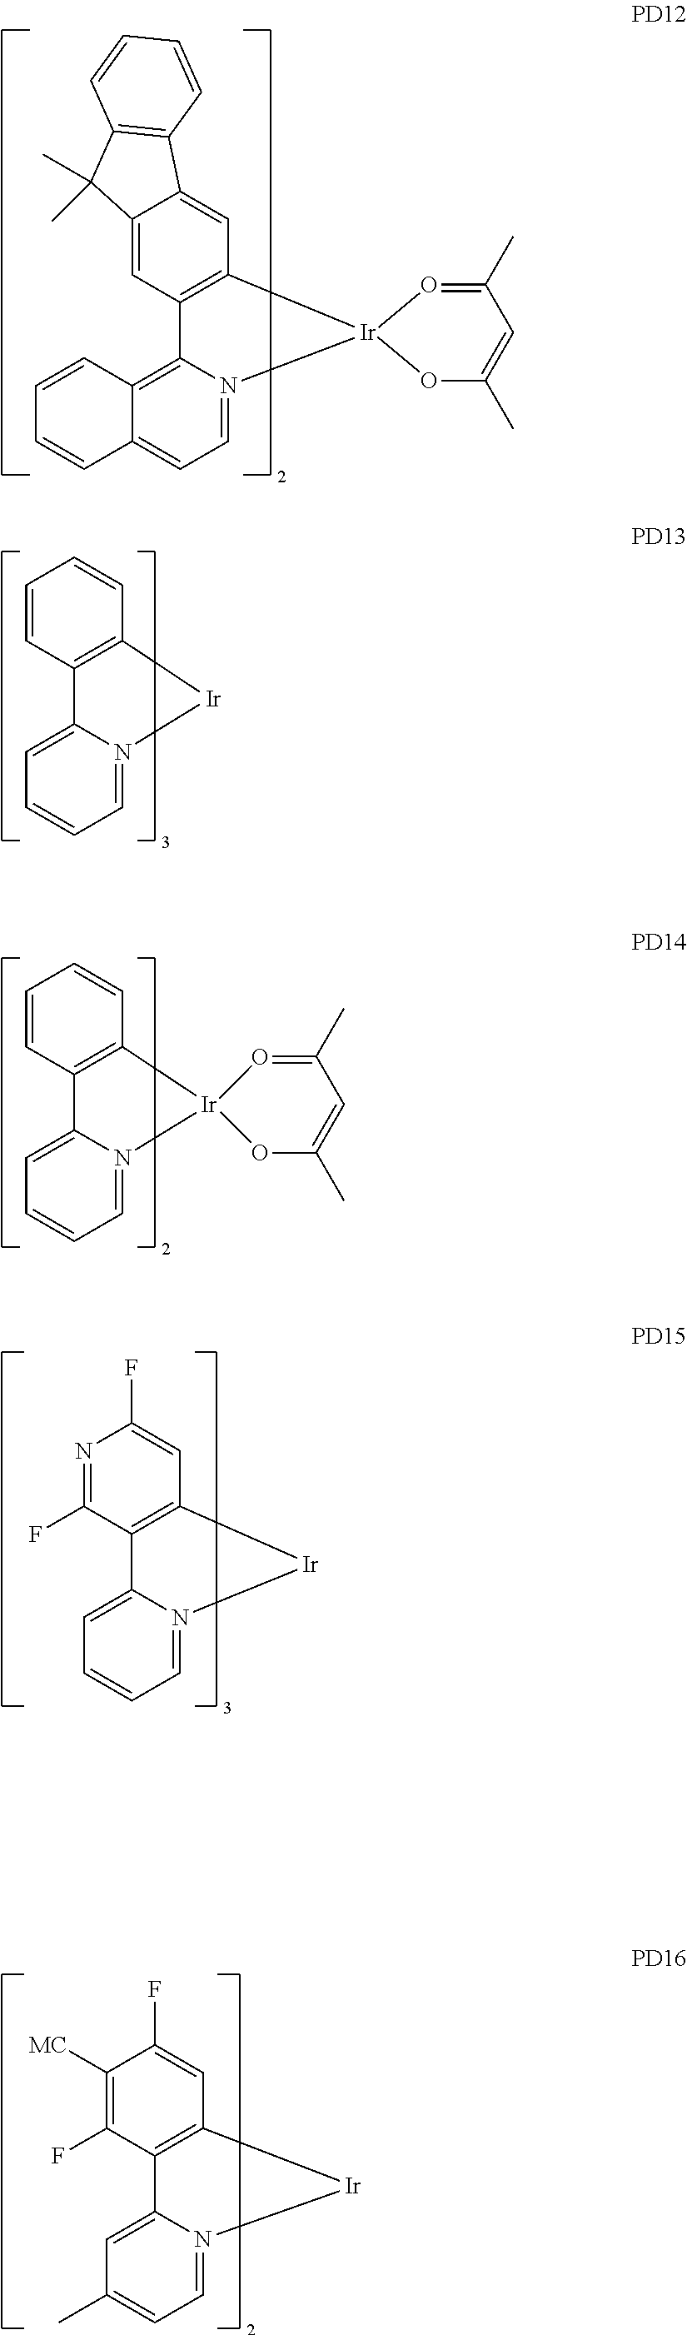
C1=C2C(=CC3=C1[Ir]1(N4=CC=C5C(=C34)C=CC=C5)OC(C)=CC(C)=O1)C(C)(C)C1=C2C=CC=C1.C1=CC=CC2=C1[Ir]N1=CC=CC=C21.C1=CC=CC2=C1[Ir]1(N3=CC=CC=C23)OC(C)=CC(C)=O1.C1=C(F)N=C(F)C2=C1[Ir]N1=CC=CC=C21.C1=C(F)C([MC])=C(F)C2=C1[Ir]N1=CC=C(C)C=C21
